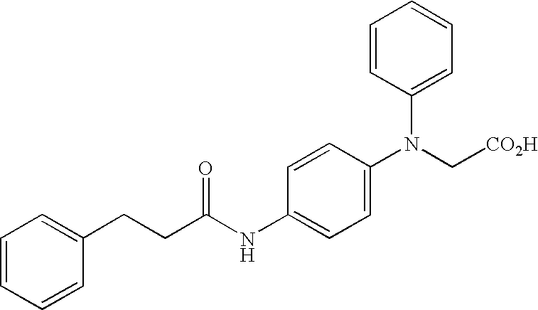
C(C(NC1=CC=C(N(C[CO2H])C2=CC=CC=C2)C=C1)=O)CC1=CC=CC=C1
